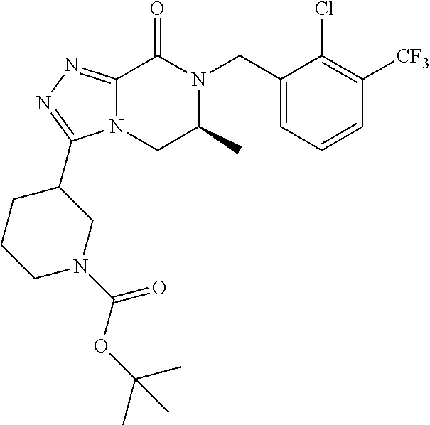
C12=NN=C(C3CCCN(C(=O)OC(C)(C)C)C3)N1CC(C)N(CC1=CC=CC([CF3])=C1Cl)C2=O
